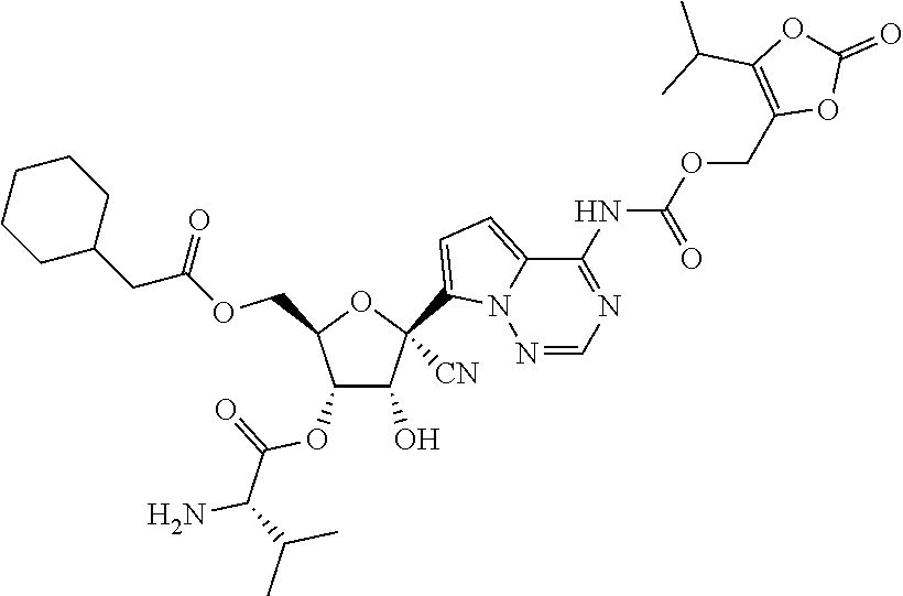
C1(O)C(OC(=O)C(N)C(C)C)C(COC(=O)CC2CCCCC2)OC1(C1=CC=C2N1N=CN=C2NC(=O)OCC1=C(C(C)C)OC(=O)O1)[CN]
